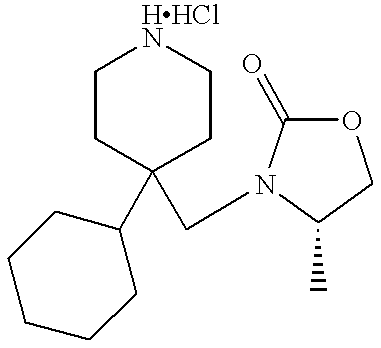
C1CC(C2CCCCC2)(CN2C(=O)OCC2C)CC[HHClN]1
